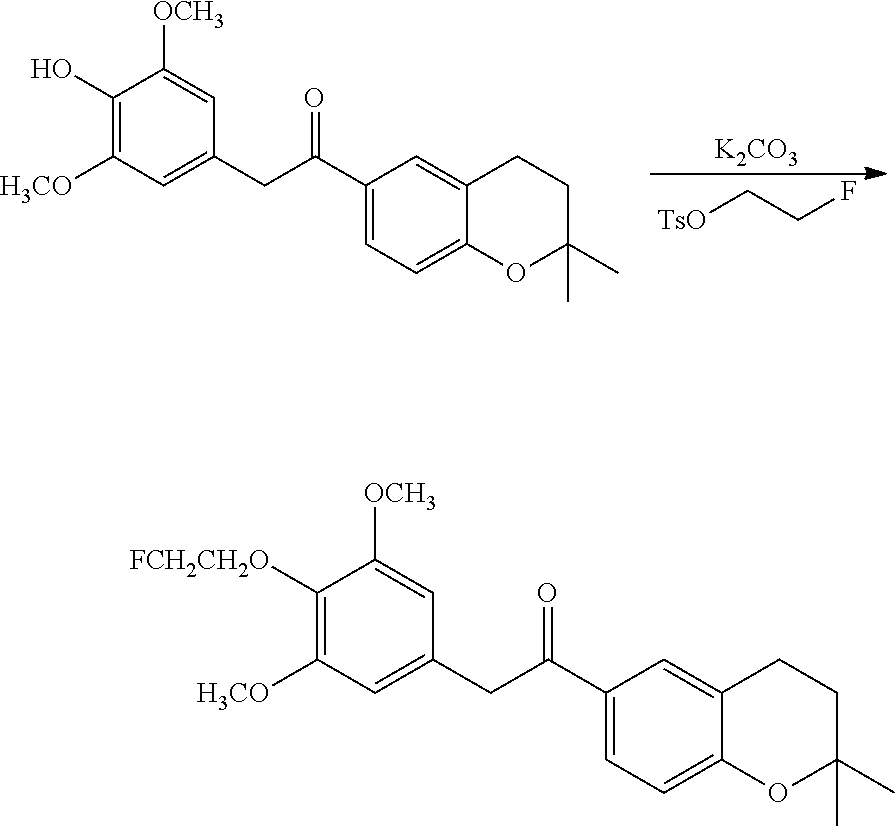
[K2CO3].[TsO]CCF.C1(O)=C([H3CO])C=C(CC(C2=CC=C3C(=C2)CCC(C)(C)O3)=O)C=C1[OCH3].C1([FCH2CH2O])=C([H3CO])C=C(CC(C2=CC=C3C(=C2)CCC(C)(C)O3)=O)C=C1[OCH3]
